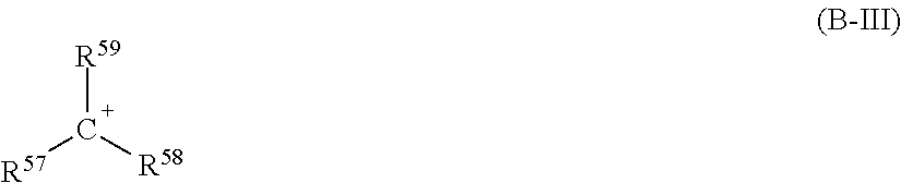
[R59]C([R58])[R57]
